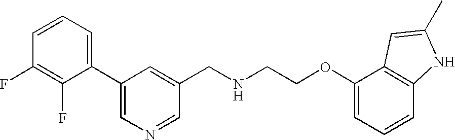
C1(F)=C(F)C(C2=CN=CC(CNCCOC3=CC=CC4=C3C=C(C)N4)=C2)=CC=C1
